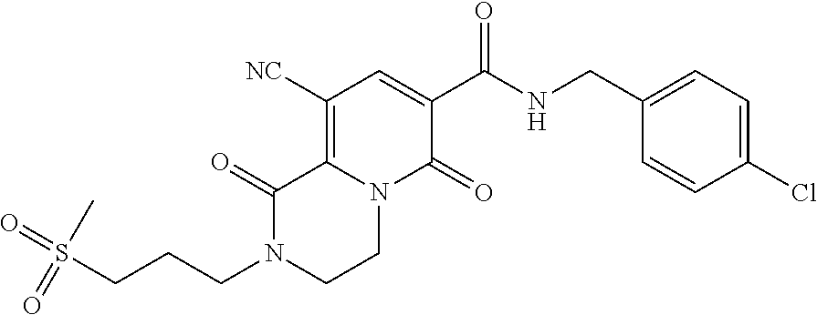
C12=C([NC])C=C(C(=O)NCC3=CC=C(Cl)C=C3)C(=O)N1CCN(CCCS(=O)(C)=O)C2=O
